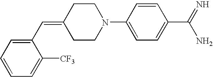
C1(C=C2CCN(C3=CC=C(C(=N)N)C=C3)CC2)=CC=CC=C1[CF3]
